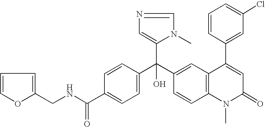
C1=C(C(NCC2=CC=CO2)=O)C=CC(C(C2=CC3=C(C=C2)N(C)C(=O)C=C3C2=CC(Cl)=CC=C2)(C2=CN=CN2C)O)=C1
